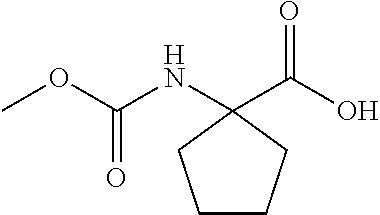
COC(NC1(C(O)=O)CCCC1)=O
